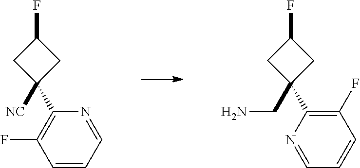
C1(C2(CN)CC(F)C2)=C(F)C=CC=N1.C1(C2([NC])CC(F)C2)=C(F)C=CC=N1
